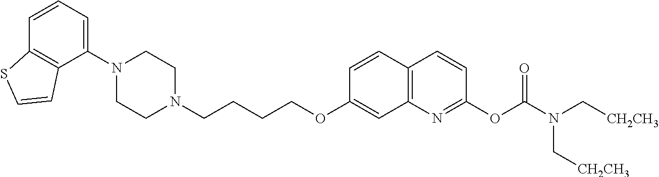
C1(N2CCN(CCCCOC3=CC4=C(C=C3)C=CC(OC(N(C[CH2CH3])C[CH2CH3])=O)=N4)CC2)=CC=CC2=C1C=CS2
